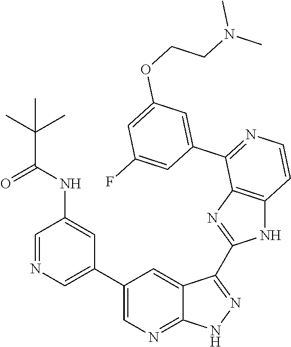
C1=NC=C(C2=CN=C3C(=C2)C(C2=NC4=C(N2)C=CN=C4C2=CC(OCCN(C)C)=CC(F)=C2)=N[N H]3)C=C1NC(C(C)(C)C)=O
